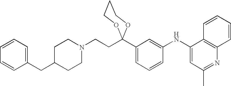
C1(C2=CC=CC(NC3=CC(C)=NC4=C3C=CC=C4)=C2)(CCN2CCC(CC3=CC=CC=C3)CC2)OCCCO1
